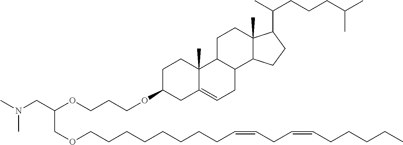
CN(CC(OCCCOC1CC2=CCC3C(C2(C)CC1)CCC1(C)C3CCC1C(CCCC(C)C)C)COCCCCCCCCC=CCC=CCCCCC)C
